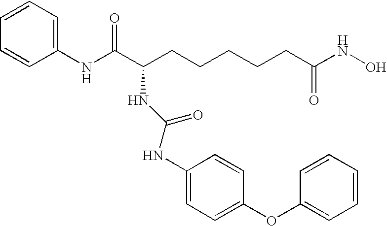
C1(NC(C(CCCCCC(NO)=O)NC(NC2=CC=C(OC3=CC=CC=C3)C=C2)=O)=O)=CC=CC=C1
